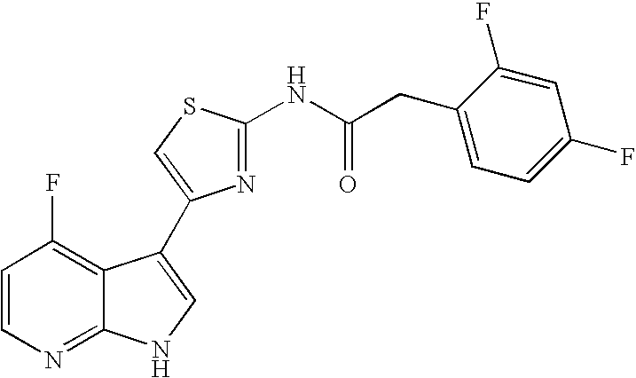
C1=CN=C2C(=C1F)C(C1=CSC(NC(CC3=CC=C(F)C=C3F)=O)=N1)=CN2
